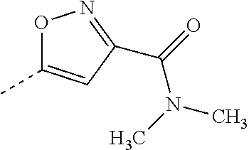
O1C(C)=CC(C(N(C)C)=O)=N1
